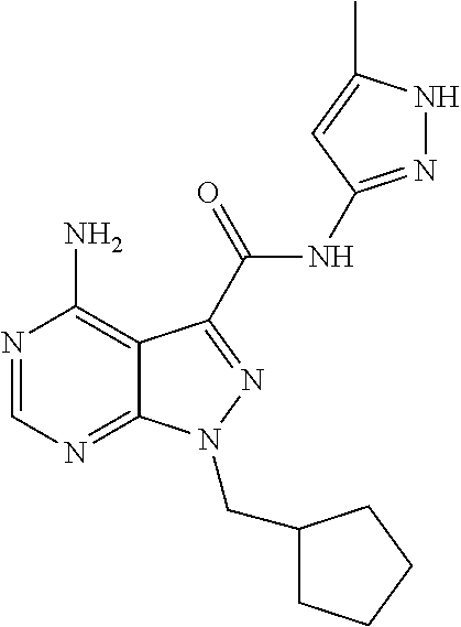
N1=CN=C2C(=C1N)C(C(=O)NC1=NNC(C)=C1)=NN2CC1CCCC1
